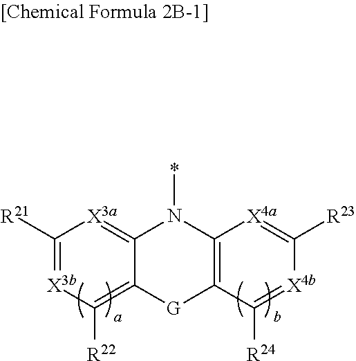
C1([R21])=[X3b]C([R22])=C2C(=[X3a]1)N(*)C1=C([G]2)C([R24])=[X4b]C([R23])=[X4a]1
